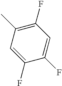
C1(F)=CC(C)=C(F)C=C1F
